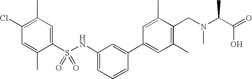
C1(S(NC2=CC=CC(C3=CC(C)=C(CN(C(C)C(O)=O)C)C(C)=C3)=C2)(=O)=O)=CC(C)=C(Cl)C=C1C
